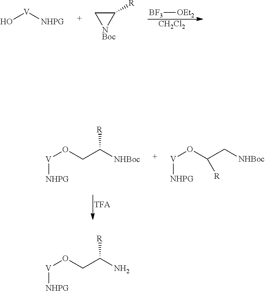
O[V][NHPG].C1([R])C[NBoc]1.[BF3][OEt2].[CH2Cl2].[V]([NHPG])OCC([NHBoc])[R].[V]([NHPG])OC(C[NHBoc])[R].[V]([NHPG])OCC(N)[R]
